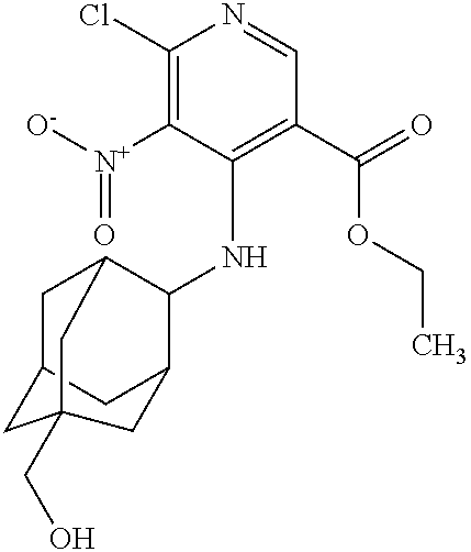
C1C2CC3C(NC4=C(C(=O)OCC)C=NC(Cl)=C4[N+]([O-])=O)C1CC(CO)(C2)C3
